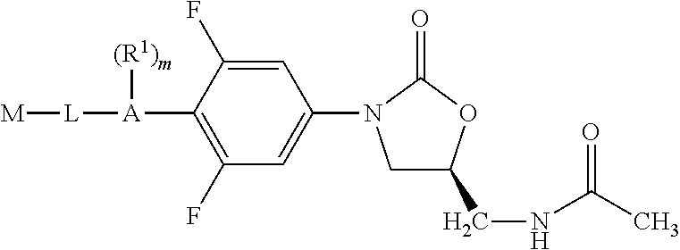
C1C(CNC(C)=O)OC(=O)N1C1=CC(F)=C([A]([L][M])[(R1)m])C(F)=C1
